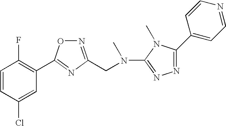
C1=CC(Cl)=CC(C2=NC(CN(C)C3=NN=C(C4=CC=NC=C4)N3C)=NO2)=C1F
